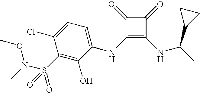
C1(S(N(C)OC)(=O)=O)=C(O)C(NC2=C(NC(C)C3CC3)C(=O)C2=O)=CC=C1Cl
